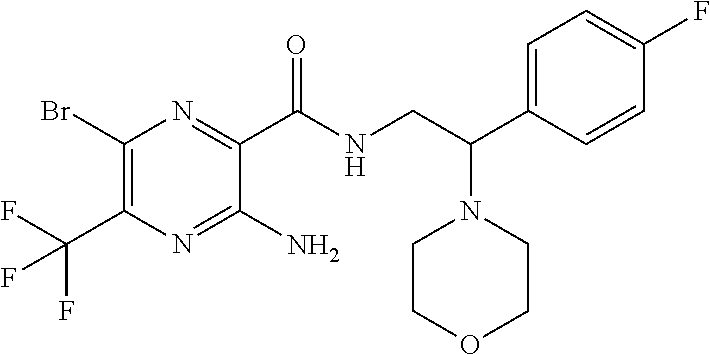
C1(Br)=C(C(F)(F)F)N=C(N)C(C(NCC(N2CCOCC2)C2=CC=C(F)C=C2)=O)=N1
